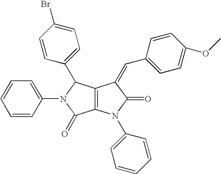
C1=CC=C(N2C(=O)C3=C(C2C2=CC=C(Br)C=C2)C(=CC2=CC=C(OC)C=C2)C(=O)N3C2=CC=CC=C2)C=C1
